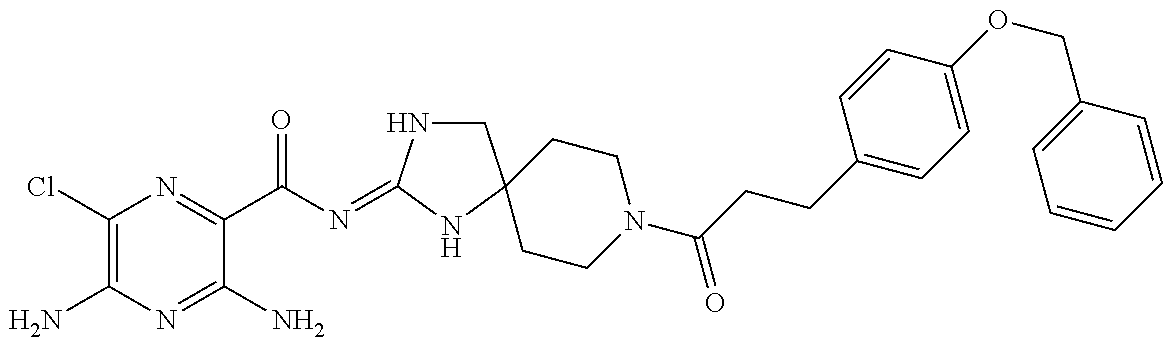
C1(Cl)=C(N)N=C(N)C(C(N=C2NCC3(N2)CCN(C(CCC2=CC=C(OCC4=CC=CC=C4)C=C2)=O)CC3)=O)=N1
